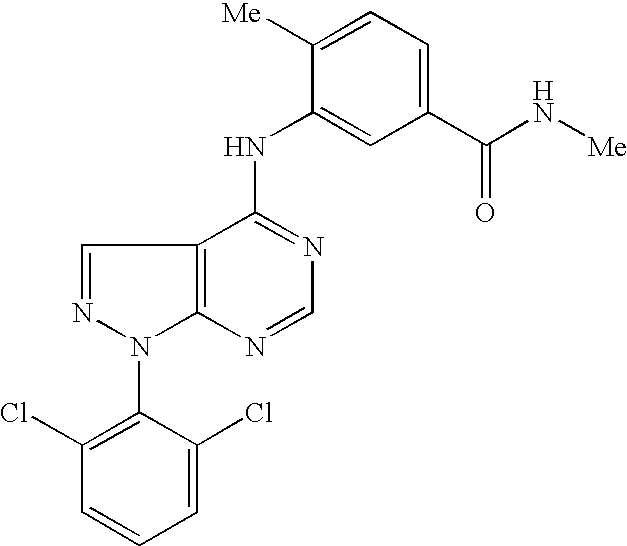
C12=C(C(NC3=CC(C(N[Me])=O)=CC=C3[Me])=NC=N1)C=NN2C1=C(Cl)C=CC=C1Cl
